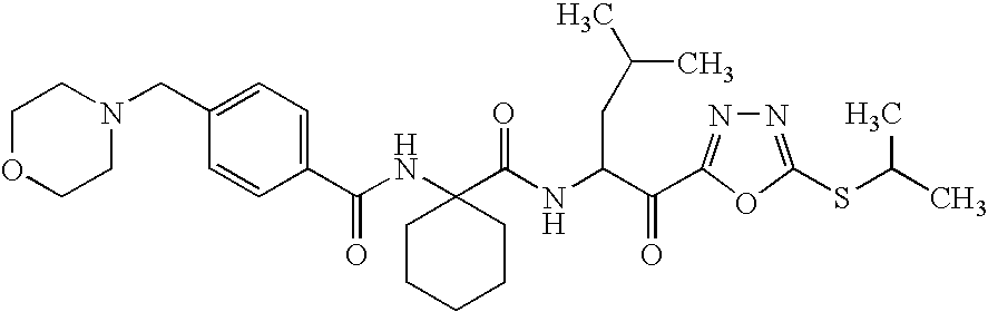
C1OCCN(CC2=CC=C(C(NC3(C(NC(C(C4=NN=C(SC(C)C)O4)=O)CC(C)C)=O)CCCCC3)=O)C=C2)C1
